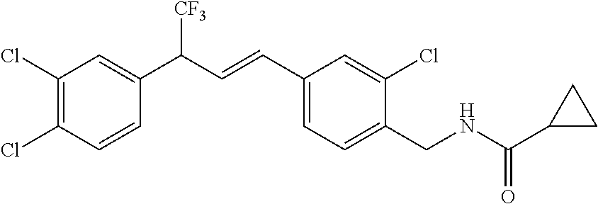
C1(Cl)=C(Cl)C=CC(C([CF3])C=CC2=CC=C(CNC(C3CC3)=O)C(Cl)=C2)=C1
